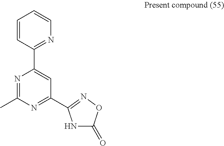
C1=CC(C2=CC(C3=NOC(=O)N3)=NC(C)=N2)=NC=C1
